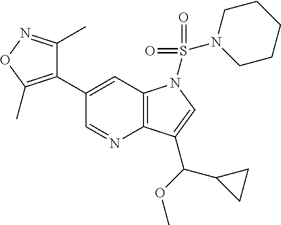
C1(C2=C(C)ON=C2C)=CC2=C(N=C1)C(C(OC)C1CC1)=CN2S(=O)(=O)N1CCCCC1
